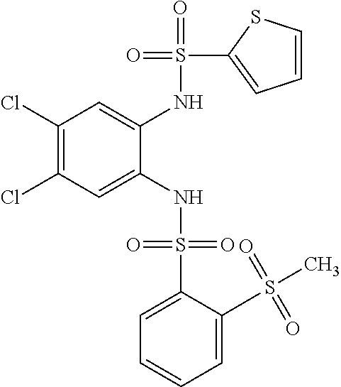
C1(Cl)=C(Cl)C=C(NS(=O)(=O)C2=CC=CC=C2S(C)(=O)=O)C(NS(=O)(C2=CC=CS2)=O)=C1
